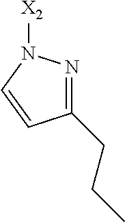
C1(CCC)=NN([X2])C=C1
